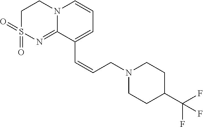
N12C(=NS(=O)(=O)CC1)C(C=CCN1CCC(C(F)(F)F)CC1)=CC=C2
